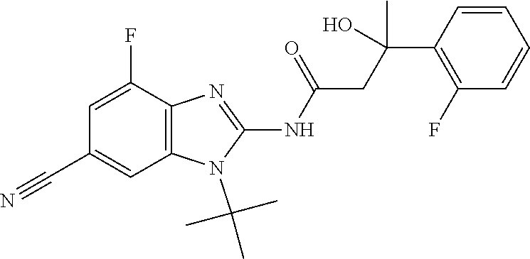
C1=C(F)C2=C(C=C1C#N)N(C(C)(C)C)C(NC(=O)CC(C1=C(F)C=CC=C1)(O)C)=N2
